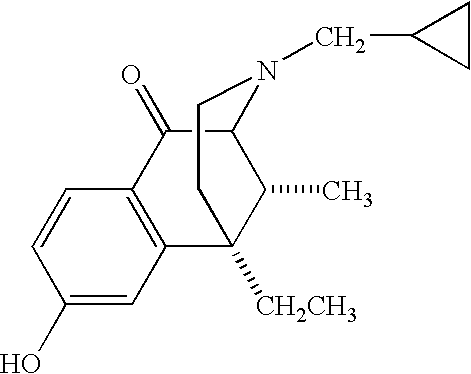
C1(O)=CC2=C(C=C1)C(=O)C1C(C)C2([CH2CH3])CCN1CC1CC1
